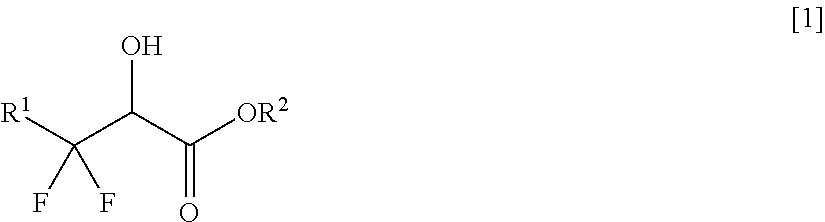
C(C([OR2])=O)(C([R1])(F)F)O
